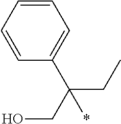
C1=CC=CC(C(*)(CC)CO)=C1
